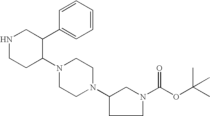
N1CCC(N2CCN(C3CCN(C(OC(C)(C)C)=O)C3)CC2)C(C2=CC=CC=C2)C1
